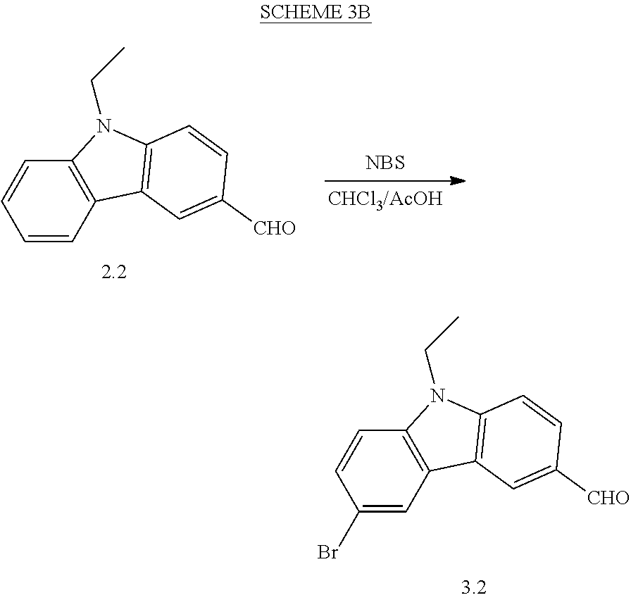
[NBS].C1=CC2=C(C=C1)N(CC)C1=C2C=C([CHO])C=C1.C1(Br)=CC2=C(C=C1)N(CC)C1=C2C=C([CHO])C=C1
